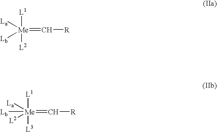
[L1][Me]([L2])([Lb])([La])=C[R].[L1][Me]([L3])([L2])([La])(=C[R])[Lb]
